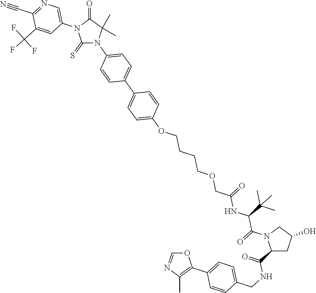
O1C=NC(C)=C1C1=CC=C(CNC(C2CC(O)CN2C(C(NC(COCCCCOC2=CC=C(C3=CC=C(N4C(=S)N(C5=CN=C(C#N)C(C(F)(F)F)=C5)C(=O)C4(C)C)C=C3)C=C2)=O)C(C)(C)C)=O)=O)C=C1
